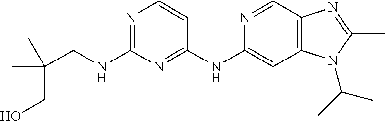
C1(NCC(C)(C)CO)=NC=CC(NC2=CC3=C(C=N2)N=C(C)N3C(C)C)=N1
